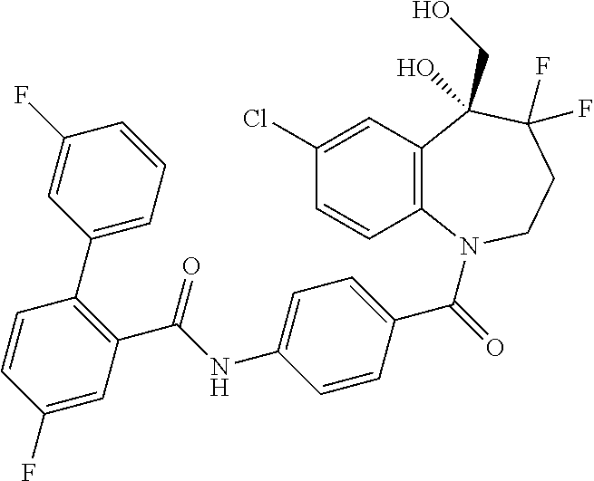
C12=C(N(C(=O)C3=CC=C(NC(C4=C(C5=CC=CC(F)=C5)C=CC(F)=C4)=O)C=C3)CCC(F)(F)C1(CO)O)C=CC(Cl)=C2
